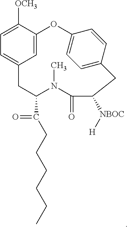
C1=C2C([OCH3])=CC=C1CC(C(=O)CCCCCC)N(C)C(=O)C([NBOC][H])CC1=CC=C(O2)C=C1
